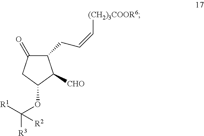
C1(CC=C[(CH2)3COOR6])C(=O)CC(OC([R3])([R1])[R2])C1[CHO]
